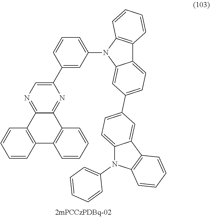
C12=NC(C3=CC(N4C5=CC(C6=CC=C7C(=C6)C6=C(N7C7=CC=CC=C7)C=CC=C6)=CC=C5C5=C4C=CC=C5)=CC=C3)=CN=C1C1=C(C3=C2C=CC=C3)C=CC=C1
